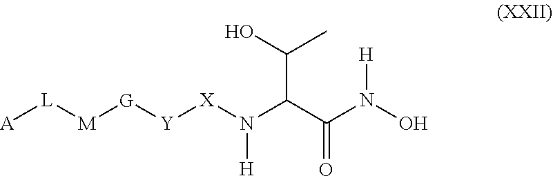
[A][L][M][G][Y][X]N(C(C(O)C)C(N(O)[H])=O)[H]
